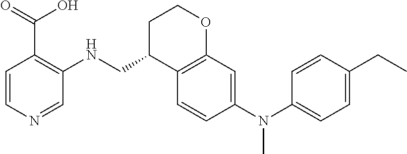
C1=CN=CC(NCC2C3=C(OCC2)C=C(N(C2=CC=C(CC)C=C2)C)C=C3)=C1C(=O)O
